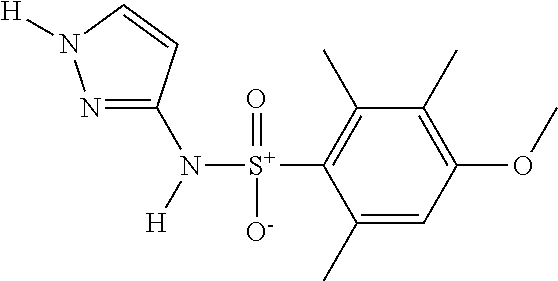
N1=C(N([S+](C2=C(C)C(C)=C(OC)C=C2C)(=O)[O-])[H])C=CN1[H]
